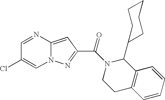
C1=NC2=CC(C(N3C(C4CCCCC4)C4=C(CC3)C=CC=C4)=O)=NN2C=C1Cl
